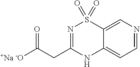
N1C2=CC=NC=C2S(=O)(=O)N=C1CC([+Na -O])=O
